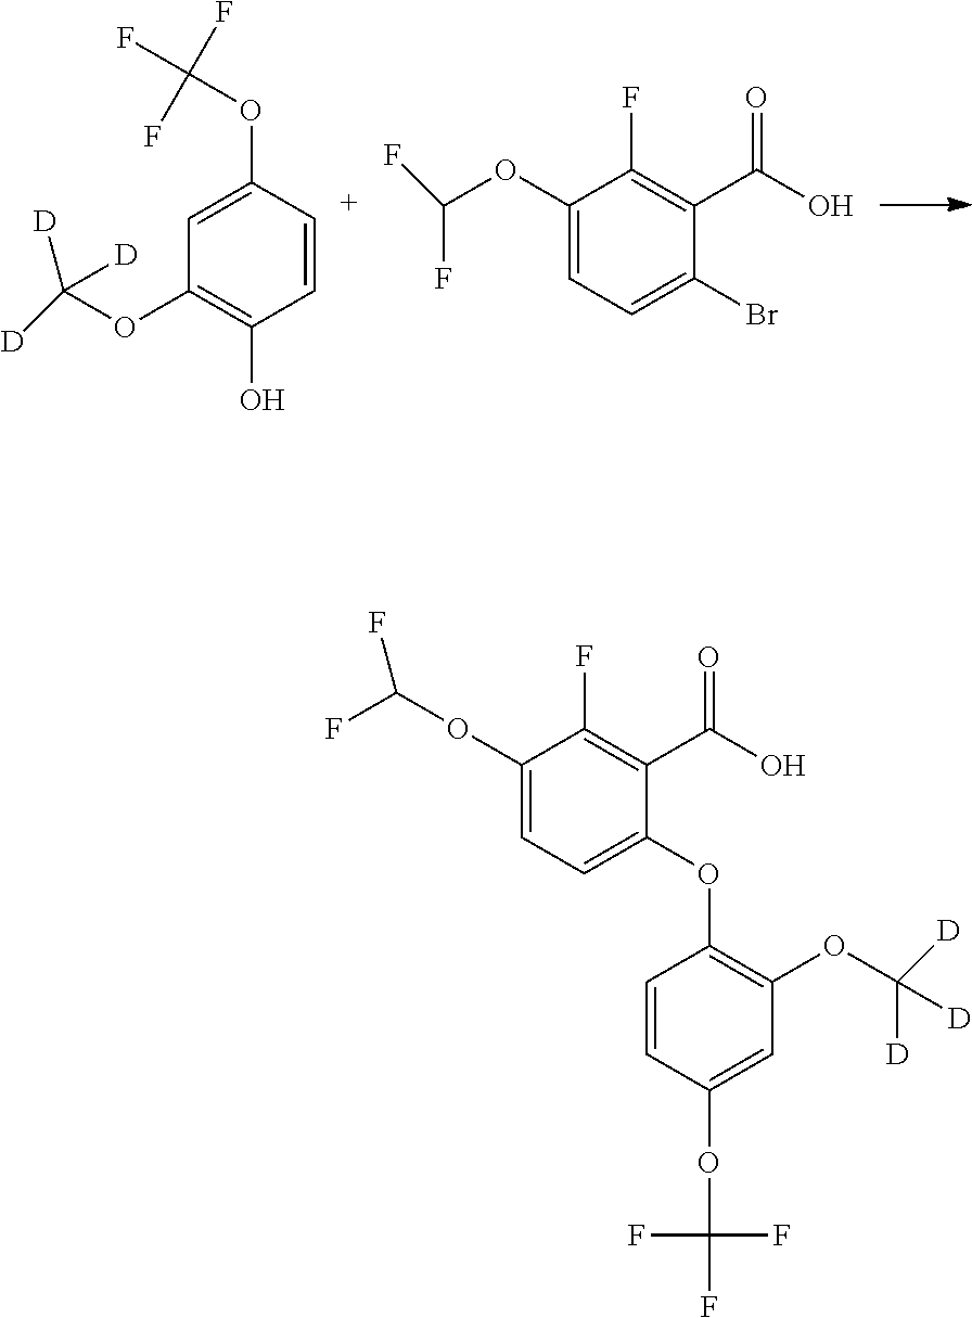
C1=C(OC(F)(F)F)C=CC(O)=C1OC([D])([D])[D].C1(OC(F)F)=CC=C(Br)C(C(=O)O)=C1F.C1(OC(F)F)=CC=C(OC2=C(OC([D])([D])[D])C=C(OC(F)(F)F)C=C2)C(C(=O)O)=C1F
